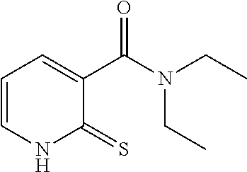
C1=CNC(=S)C(C(N(CC)CC)=O)=C1
